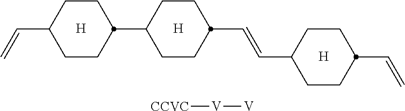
[H].[H].[H].C1CC(C=CC2CCC(C=C)CC2)CCC1C1CCC(C=C)CC1.[CCVC][V][V]
